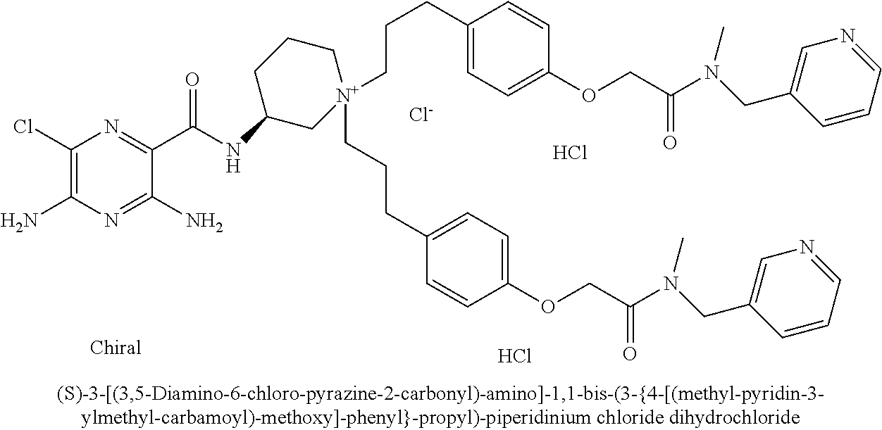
[Cl-].C1(Cl)=C(N)N=C(N)C(C(=O)NC2C[N+](CCCC3=CC=C(OCC(=O)N(C)CC4=CN=CC=C4)C=C3)(CCCC3=CC=C(OCC(=O)N(C)CC4=CN=CC=C4)C=C3)CCC2)=N1.Cl.Cl
